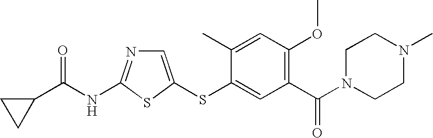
C1=C(SC2=CC(C(N3CCN(C)CC3)=O)=C(OC)C=C2C)SC(NC(=O)C2CC2)=N1
